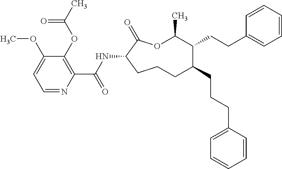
C1CC(NC(C2=C(OC(C)=O)C(OC)=CC=N2)=O)C(=O)OC(C)C(CCC2=CC=CC=C2)C(CCCC2=CC=CC=C2)C1
